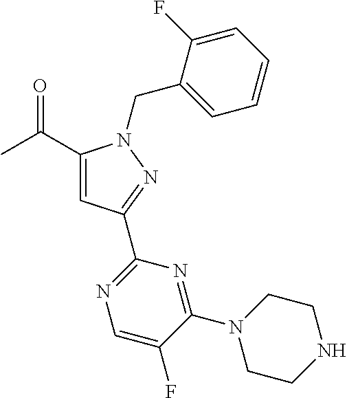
CC(=O)C1=CC(C2=NC=C(F)C(N3CCNCC3)=N2)=NN1CC1=CC=CC=C1F
